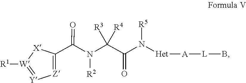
N([R2])(C(=O)C1=[Z][Y]=[W]([R1])[X]1)C(C(N([R5])[Het][A][L]B)=O)([R3])[R4]
